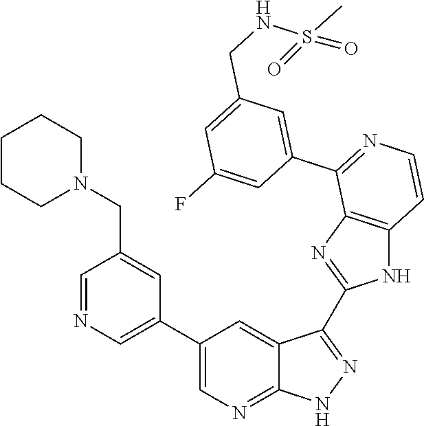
C1=NC=C(C2=CN=C3C(=C2)C(C2=NC4=C(N2)C=CN=C4C2=CC(CNS(C)(=O)=O)=CC(F)=C2)=NN3)C=C1CN1CCCCC1
